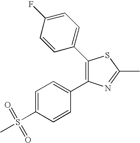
C1(C2=CC=C(F)C=C2)=C(C2=CC=C(S(=O)(=O)C)C=C2)N=C(C)S1
